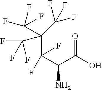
C(C(C(C(=O)O)N)(F)F)(C(F)(F)F)(C(F)(F)F)C(F)(F)F
